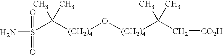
[(CH2)4](O[(CH2)4]C(C)(C)C[CO2H])C(C)(C)S(N)(=O)=O
